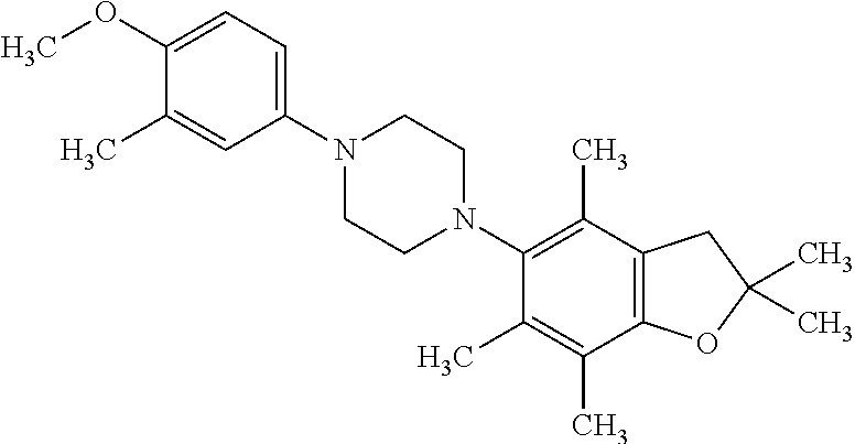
C1(OC)=CC=C(N2CCN(C3=C(C)C4=C(C(C)=C3C)OC(C)(C)C4)CC2)C=C1C
